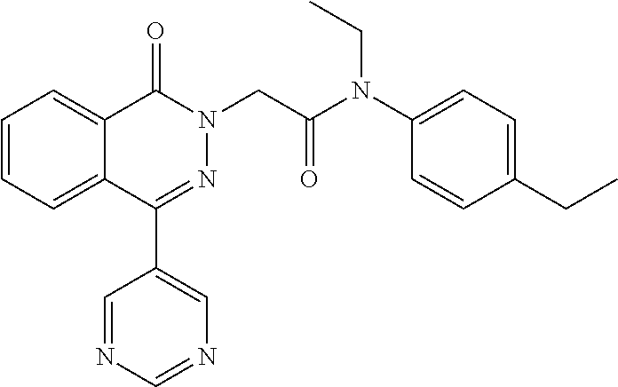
C1=CC=C2C(=C1)C(=O)N(CC(=O)N(C1=CC=C(CC)C=C1)CC)N=C2C1=CN=CN=C1
